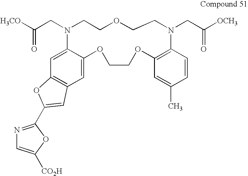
C12=C(C=C3C(=C1)N(CC([H3CO])=O)CCOCCN(CC([OCH3])=O)C1=C(OCCO3)C=C(C)C=C1)C=C(C1=NC=C([CO2H])O1)O2
